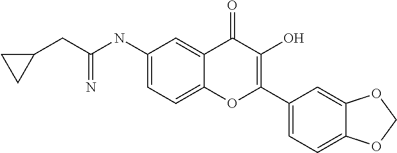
C(NC1=CC=C2C(=C1)C(=O)C(O)=C(C1=CC=C3C(=C1)OCO3)O2)(CC1CC1)=N
